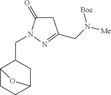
C12CCC(CC1CN1N=C(CN([Me])[Boc])CC1=O)O2
